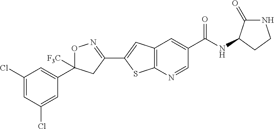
O1C([F3C])(C2=CC(Cl)=CC(Cl)=C2)CC(C2=CC3=C(S2)N=CC(C(=O)NC2C(=O)NCC2)=C3)=N1
